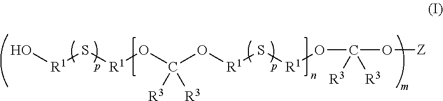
O[R1]S[R1]OC(O[R1]S[R1]OC([R3])([R3])O[Z])([R3])[R3]
